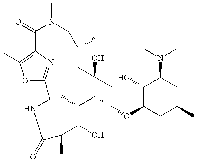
O1C2=NC(=C1C)C(=O)N(C)CC(C)CC(C)(O)C(OC1CC(C)CC(N(C)C)C1O)C(C)C(O)C(C)C(=O)NC2
